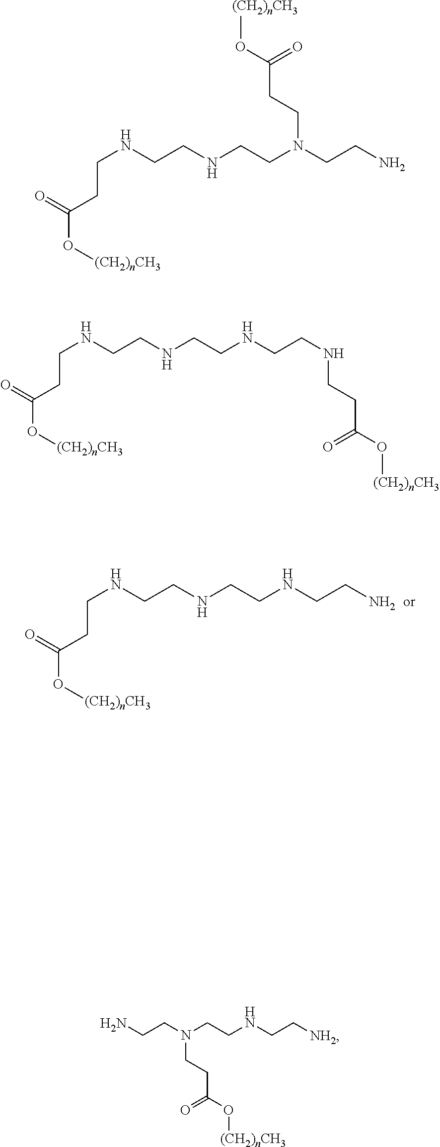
N(CCNCCNCCN)CCC(=O)O[(CH2)nCH3].N(CCNCCN(CCC(=O)O[(CH2)nCH3])CCN)CCC(=O)O[(CH2)nCH3].N(CCNCCNCCNCCC(=O)O[(CH2)nCH3])CCC(=O)O[(CH2)nCH3].NCCN(CCNCC[NH2])CCC(=O)O[(CH2)nCH3]
